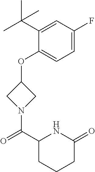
C1N(C(C2CCCC(=O)N2)=O)CC1OC1=CC=C(F)C=C1C(C)(C)C
